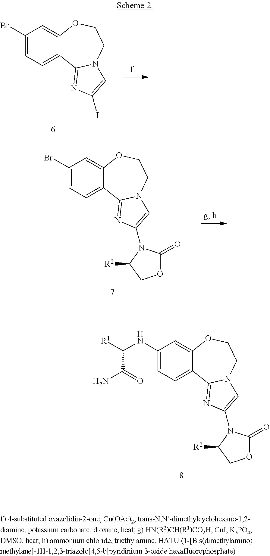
C12=CC=C(Br)C=C1OCCN1C2=NC(I)=C1.C12=CC=C(Br)C=C1OCCN1C2=NC(N2C(=O)OCC2[R2])=C1.C12=CC=C(NC([R1])C(=O)N)C=C1OCCN1C2=NC(N2C(=O)OCC2[R2])=C1
